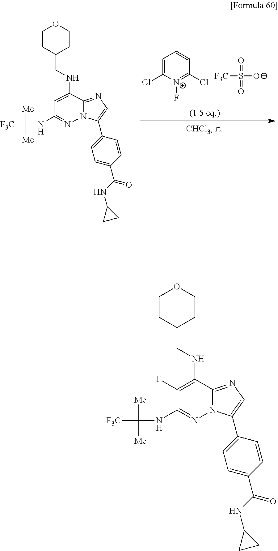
C1=C(Cl)[N+](F)=C(Cl)C=C1.[O-]S(=O)(=O)[F3C].C1=C(NCC2CCOCC2)C2=NC=C(C3=CC=C(C(NC4CC4)=O)C=C3)N2N=C1NC([Me])([Me])[F3C].C1(F)=C(NCC2CCOCC2)C2=NC=C(C3=CC=C(C(NC4CC4)=O)C=C3)N2N=C1NC([Me])([Me])[F3C]
